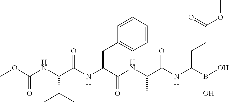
C(NC(C(NC(C(NC(C(NC(CCC(=O)OC)B(O)O)=O)C)=O)CC1=CC=CC=C1)=O)C(C)C)(=O)OC
